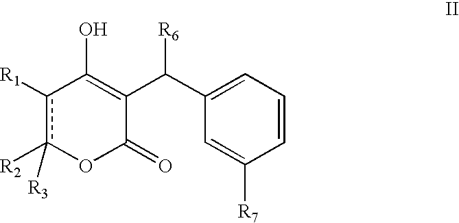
c1([R1])c([R2])([R3])OC(=O)C(C(C2=CC=CC([R7])=C2)[R6])=C1O
